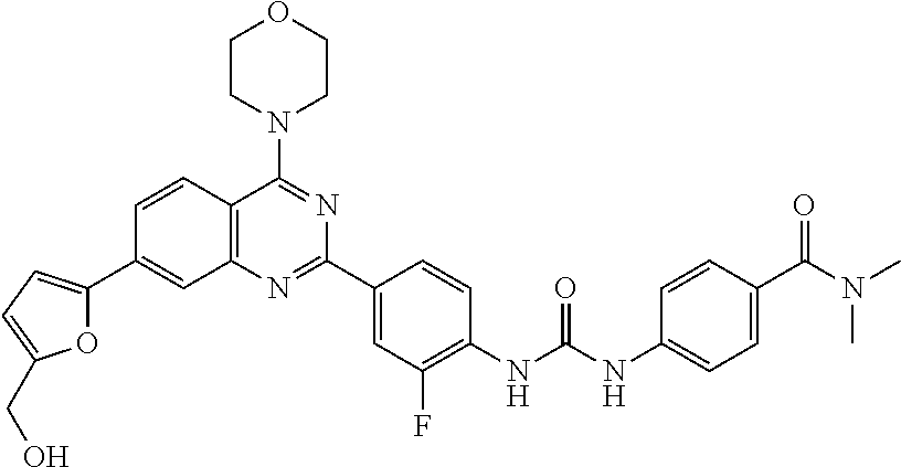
C1=CC2=C(C=C1C1=CC=C(CO)O1)N=C(C1=CC(F)=C(NC(NC3=CC=C(C(N(C)C)=O)C=C3)=O)C=C1)N=C2N1CCOCC1
